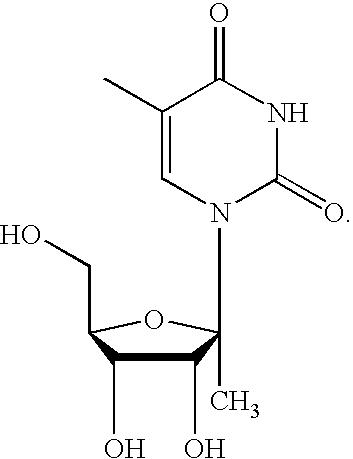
C1(C)=CN(C2(C)C(O)C(O)C(CO)O2)C(=O)NC1=O
